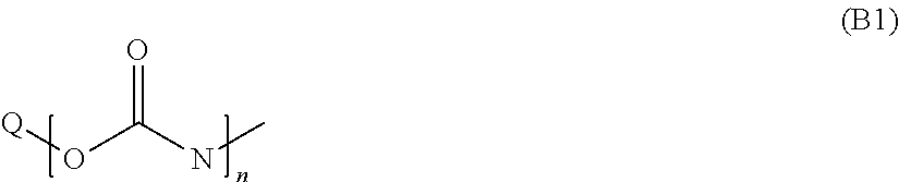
[Q]OC(NC)=O
